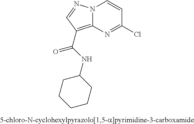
N12C(=C(C(NC3CCCCC3)=O)C=N1)N=C(Cl)C=C2
